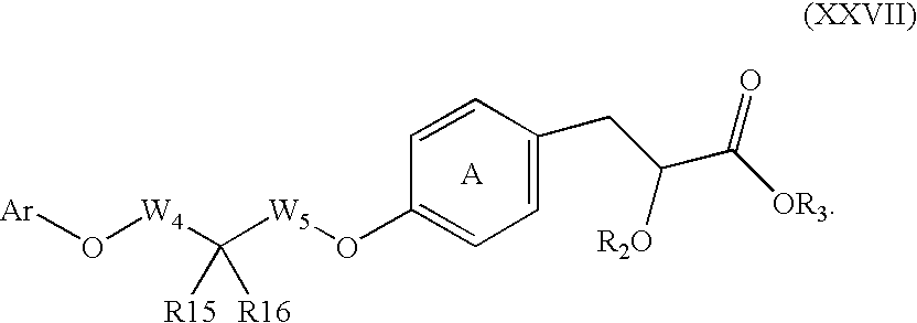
C1(O[W5]C([W4]O[Ar])([R15])[R16])=CC=C(CC(C([OR3])=O)[R2O])C=C1
